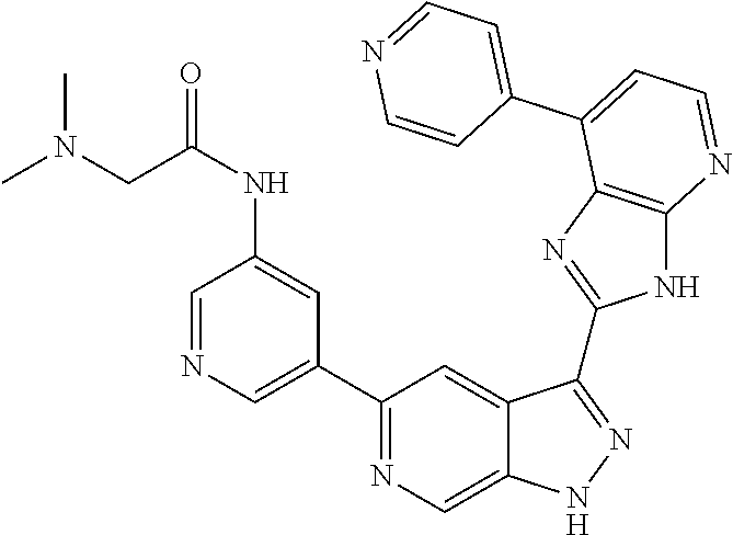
C1(C2=NC=C3C(=C2)C(C2=NC4=C(N2)N=CC=C4C2=CC=NC=C2)=NN3)=CN=CC(NC(CN(C)C)=O)=C1
